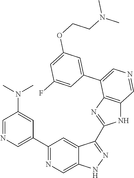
C1(C2=CN=CC(N(C)C)=C2)=NC=C2C(=C1)C(C1=NC3=C(N1)C=NC=C3C1=CC(OCCN(C)C)=CC(F)=C1)=NN2
